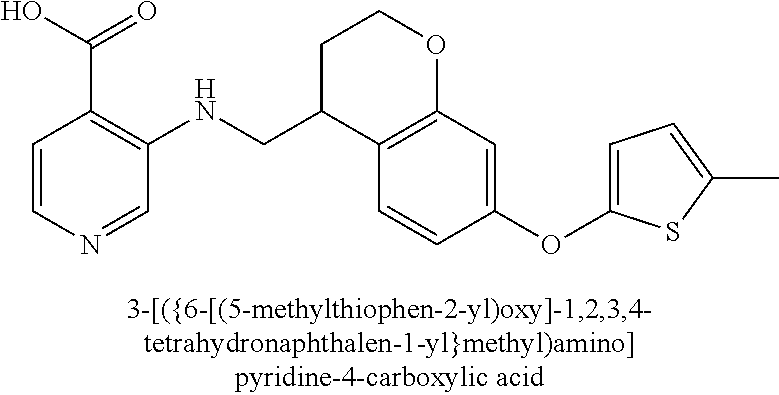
C1=CN=CC(NCC2C3=C(OCC2)C=C(OC2=CC=C(C)S2)C=C3)=C1C(O)=O
